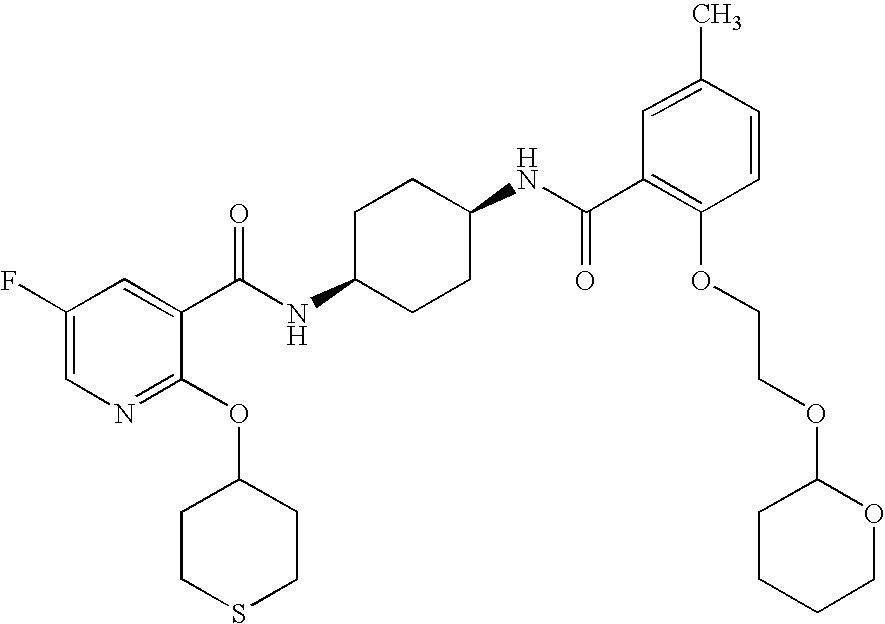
C1CC(NC(=O)C2=CC(F)=CN=C2OC2CCSCC2)CCC1NC(=O)C1=C(OCCOC2CCCCO2)C=CC(C)=C1
